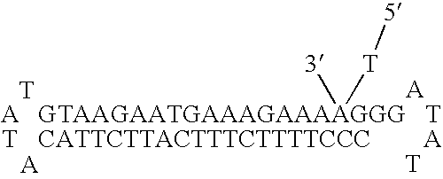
[GTAAGAATGAAAGAAAAGGG]([3])[T][5].[A].[T].[T].[A].[A].[T].[A].[T]
